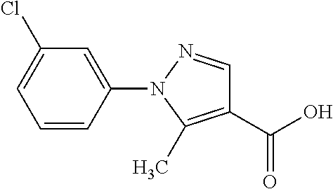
C1(C(O)=O)=C(C)N(C2=CC(Cl)=CC=C2)N=C1
